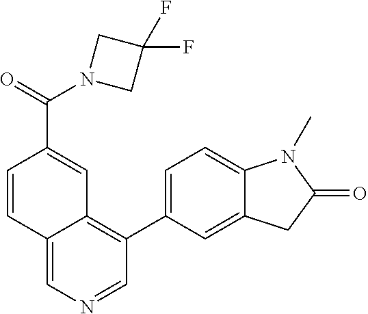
C12=CN=CC(C3=CC=C4C(=C3)CC(=O)N4C)=C1C=C(C(N1CC(F)(F)C1)=O)C=C2
